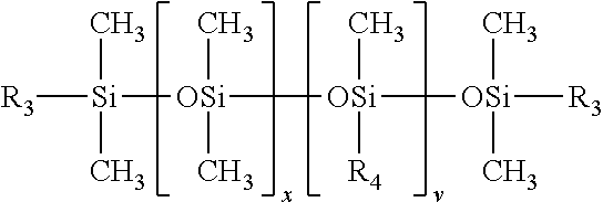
[R3][Si]([OSi]([OSi]([OSi]([R3])(C)C)(C)[R4])(C)C)(C)C
